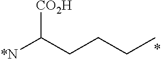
[*N]C(CCCC)[CO2H]
